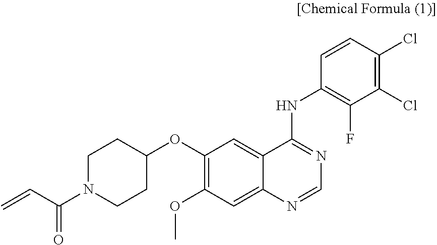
C1(NC2=NC=NC3=CC(OC)=C(OC4CCN(C(C=C)=O)CC4)C=C23)=C(F)C(Cl)=C(Cl)C=C1
